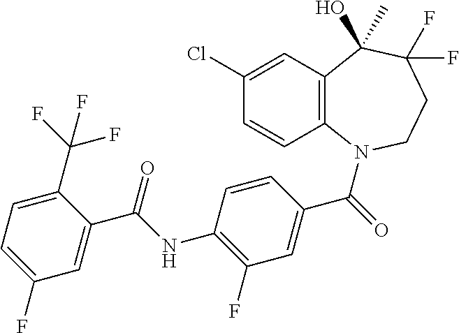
C1(Cl)=CC2=C(C=C1)N(C(=O)C1=CC(F)=C(NC(C3=CC(F)=CC=C3C(F)(F)F)=O)C=C1)CCC(F)(F)C2(O)C
